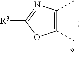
[R3]C1=NC(C)=C(C)O1
